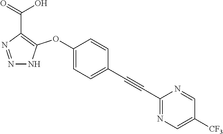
C1(OC2=C(C(=O)O)N=NN2)=CC=C(C#CC2=NC=C([CF3])C=N2)C=C1
